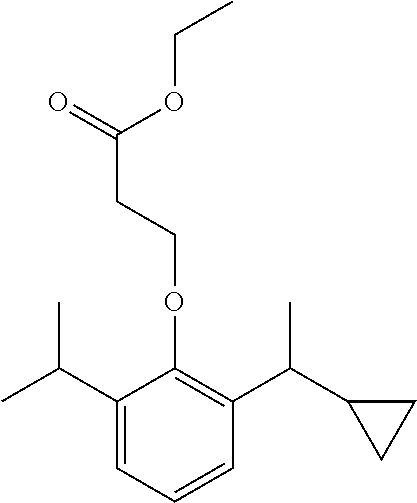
C1(C(C)C)=CC=CC(C(C2CC2)C)=C1OCCC(=O)OCC
